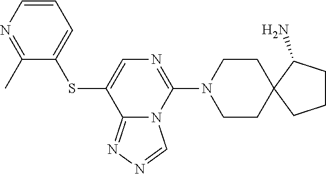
C1CN(C2=NC=C(SC3=CC=CN=C3C)C3=NN=CN23)CCC12C(N)CCC2
